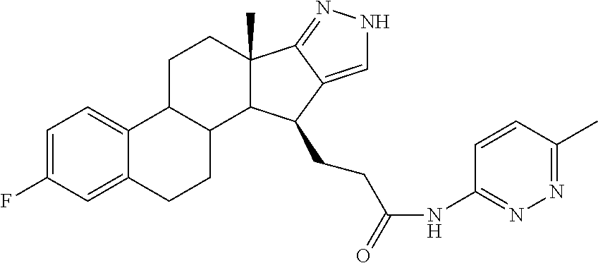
C1=C(F)C=C2C(=C1)C1C(CC2)C2C(C)(CC1)C1=NNC=C1C2CCC(NC1=NN=C(C)C=C1)=O
